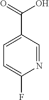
N1=CC(C(=O)O)=CC=C1F
